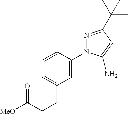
C1=C(N2N=C(C(C)(C)C)C=C2N)C=CC=C1CCC([OMe])=O
